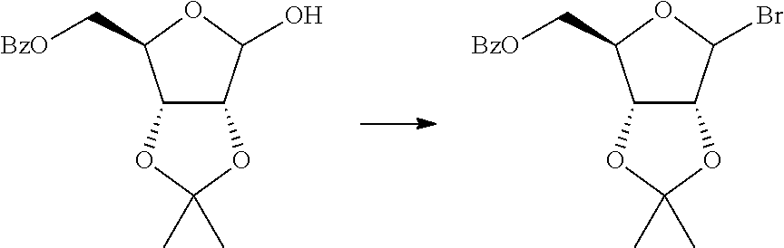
C12C(C(Br)OC1C[BzO])OC(C)(C)O2.C12C(C(O)OC1C[BzO])OC(C)(C)O2
